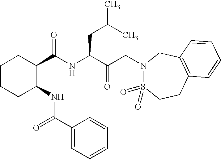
C1CCC(NC(C2=CC=CC=C2)=O)C(C(=O)NC(C(=O)CN2S(=O)(=O)CCC3=C(C2)C=CC=C3)CC(C)C)C1
